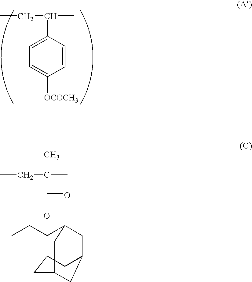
CCC(C)C1=CC=C([OCOCH3])C=C1.CCC(C)(C)C(=O)OC1(CC)C2CC3CC1CC(C3)C2
